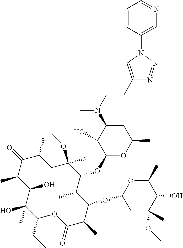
C1(CC)C(C)(O)C(O)C(C)C(=O)C(C)CC(OC)(C)C(OC2OC(C)CC(N(C)CCC3=CN(C4=CN=CC=C4)N=N3)C2O)C(C)C(OC2CC(C)(OC)C(O)C(C)O2)C(C)C(=O)O1
